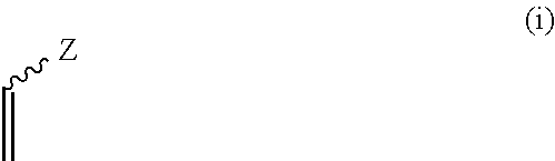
C(=C)[Z]
